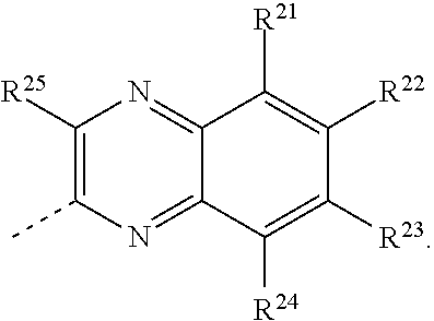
C1([R25])=C(C)N=C2C(=N1)C([R21])=C([R22])C([R23])=C2[R24]
